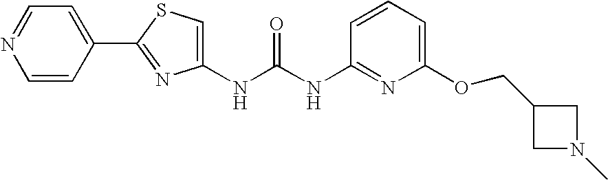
N(C(NC1=NC(OCC2CN(C)C2)=CC=C1)=O)C1=CSC(C2=CC=NC=C2)=N1
